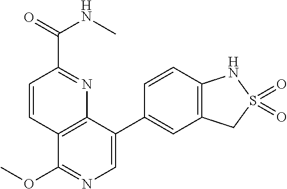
C12=C(C(C3=CC4=C(C=C3)NS(=O)(=O)C4)=CN=C1OC)N=C(C(=O)NC)C=C2
